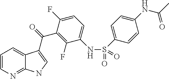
C12=NC=CC=C1C(C(=O)C1=C(F)C(NS(C3=CC=C(NC(C)=O)C=C3)(=O)=O)=CC=C1F)=CN2
